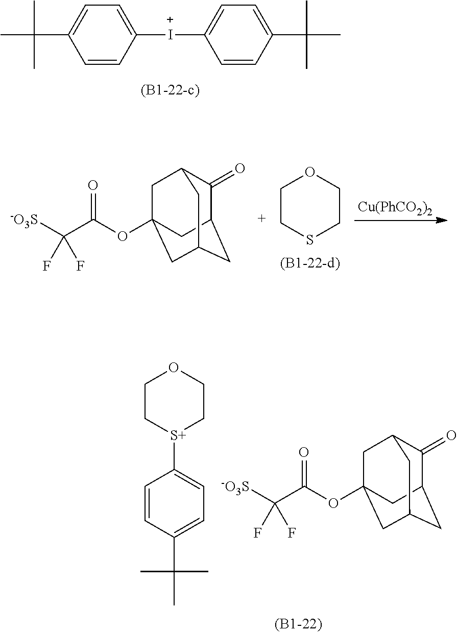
C1=CC([I+]C2=CC=C(C(C)(C)C)C=C2)=CC=C1C(C)(C)C.[Cu(PhCO2)2].C1CSCCO1.C1(=O)C2CC3CC(OC(C([-O3S])(F)F)=O)(CC1C3)C2.C1=CC(C(C)(C)C)=CC=C1[S+]1CCOCC1.C1(=O)C2CC3CC(OC(C([-O3S])(F)F)=O)(CC1C3)C2
